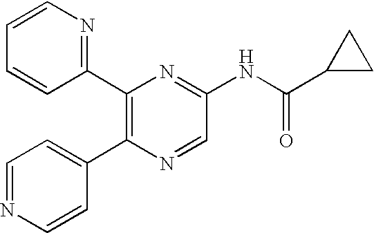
C1=NC=CC(C2=C(C3=NC=CC=C3)N=C(NC(C3CC3)=O)C=N2)=C1
